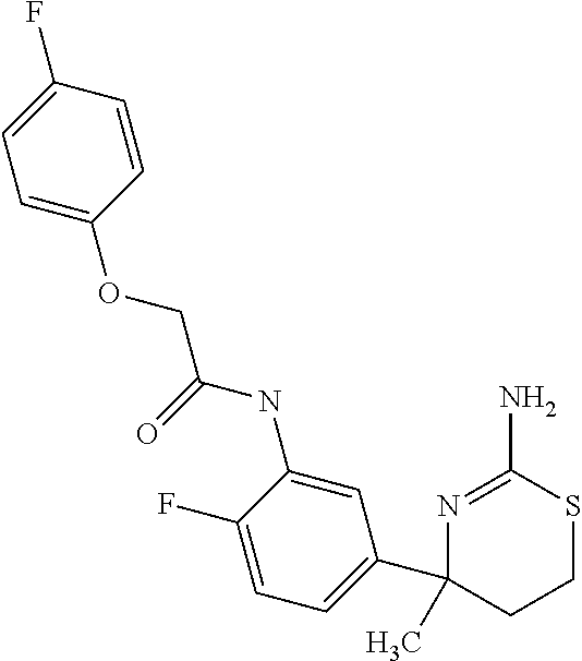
N1=C(N)SCCC1(C)C1=CC=C(F)C(NC(=O)COC2=CC=C(F)C=C2)=C1
